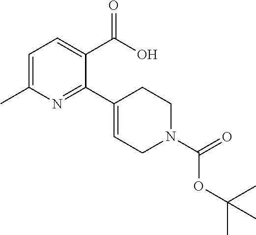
C1=C(C)N=C(C2=CCN(C(=O)OC(C)(C)C)CC2)C(C(O)=O)=C1
